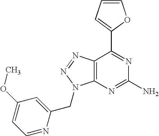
C1=CC=C(C2=NC(N)=NC3=C2N=NN3CC2=CC(OC)=CC=N2)O1
